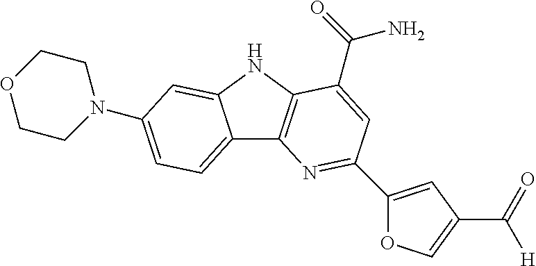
C12=CC=C(N3CCOCC3)C=C1NC1=C2N=C(C2=CC(C(=O)[H])=CO2)C=C1C(=O)N
